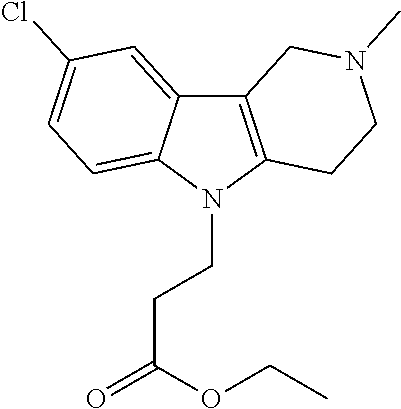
C12=C(N(CCC(=O)OCC)C3=CC=C(Cl)C=C13)CCN(C)C2
